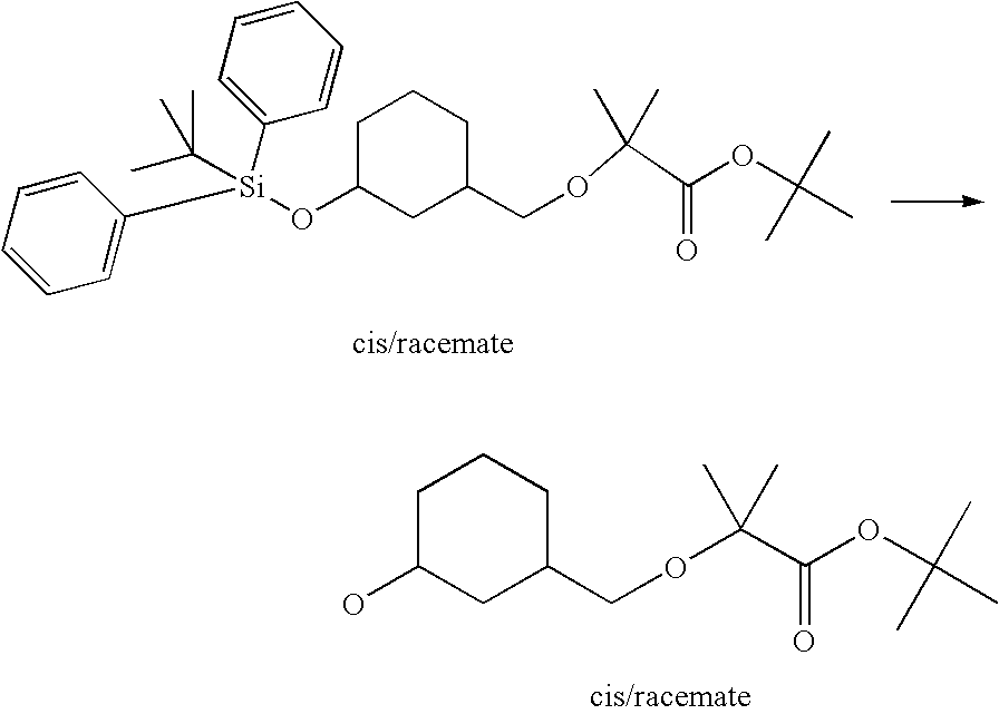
C1=CC=C([Si](OC2CC(COC(C(OC(C)(C)C)=O)(C)C)CCC2)(C2=CC=CC=C2)C(C)(C)C)C=C1.OC1CC(COC(C(OC(C)(C)C)=O)(C)C)CCC1
